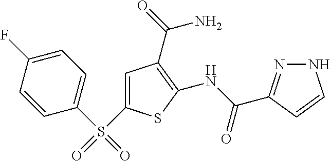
C1=C(F)C=CC(S(C2=CC(C(N)=O)=C(NC(=O)C3=NNC=C3)S2)(=O)=O)=C1
